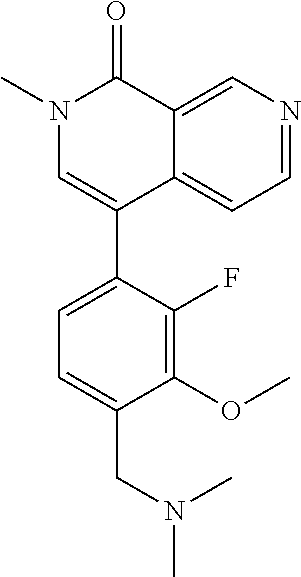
N1(C)C(=O)C2=CN=CC=C2C(C2=CC=C(CN(C)C)C(OC)=C2F)=C1
